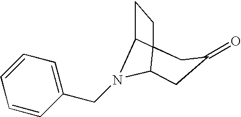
O=C1CC2N(CC3=CC=CC=C3)C3C2(CC3)C1
